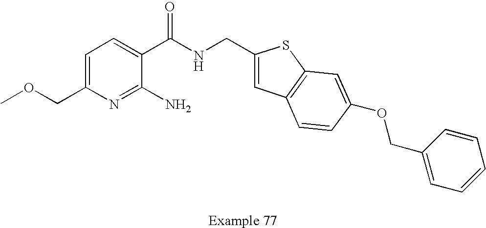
C1=C(COC)N=C(N)C(C(NCC2=CC3=C(S2)C=C(OCC2=CC=CC=C2)C=C3)=O)=C1
